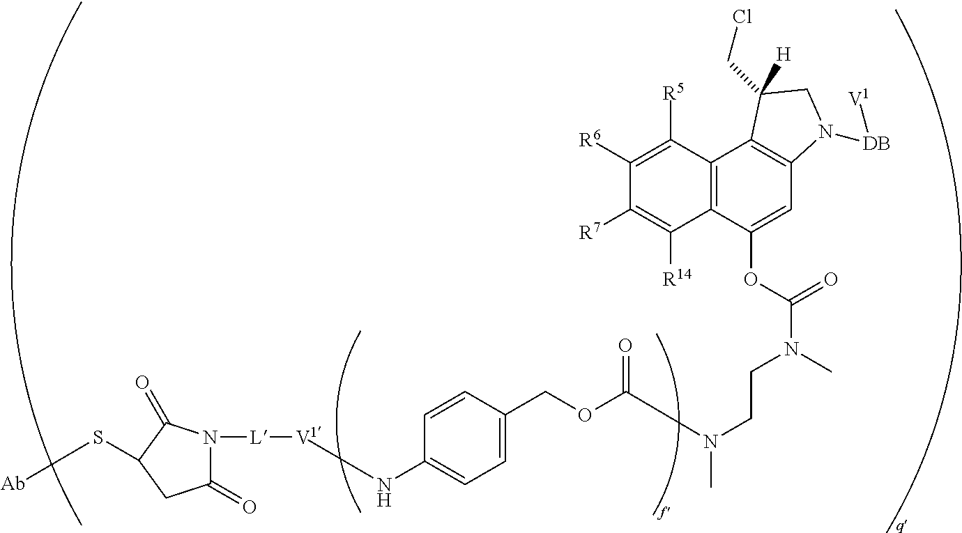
C1(=O)N([L][V1]NC2=CC=C(COC(N(C)CCN(C(OC3=CC4=C(C5=C3C([R14])=C([R7])C([R6])=C5[R5])C([H])(CCl)CN4[DB][V1])=O)C)=O)C=C2)C(=O)C(S[Ab])C1
